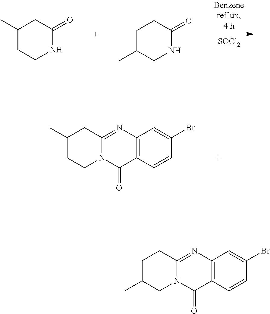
[SOCl2].C1(C)CCNC(=O)C1.C1C(C)CNC(=O)C1.C1(C)CCN2C(=NC3=C(C2=O)C=CC(Br)=C3)C1.C1C(C)CN2C(=NC3=C(C2=O)C=CC(Br)=C3)C1
